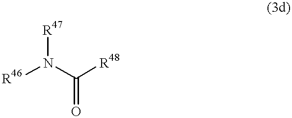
[R46]N(C([R48])=O)[R47]
